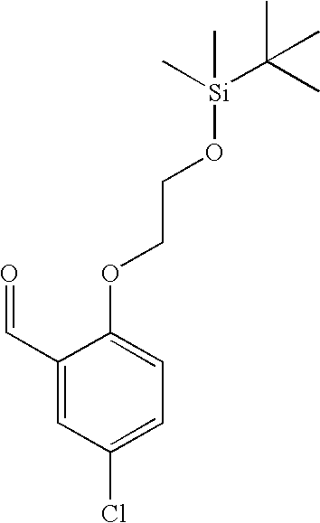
C1(C=O)=CC(Cl)=CC=C1OCCO[Si](C(C)(C)C)(C)C
